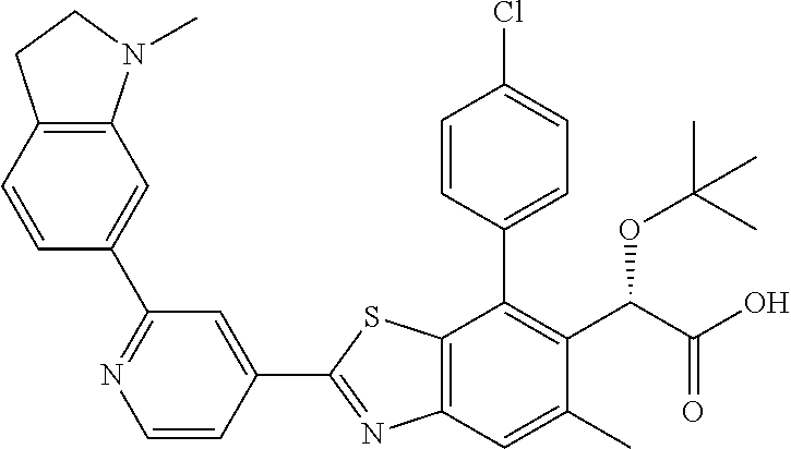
C1=CC(C2=C(C(OC(C)(C)C)C(=O)O)C(C)=CC3=C2SC(C2=CC(C4=CC5=C(C=C4)CCN5C)=NC=C2)=N3)=CC=C1Cl
